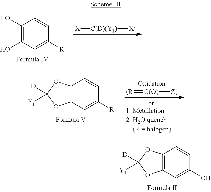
C1(O)=C(O)C=C([R])C=C1.[C(D)(Y1)]([X])[X].C12=C(C=C([R])C=C1)OC([D])([Y1])O2.[C(O)](=[(R])[Z)].C12=C(C=C(O)C=C1)OC([D])([Y1])O2
